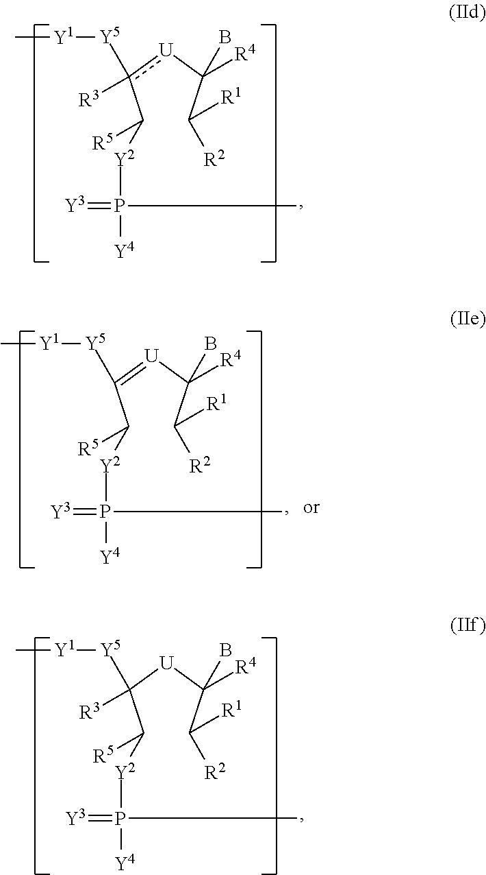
C(c([U]C(C([R2])[R1])([R4])B)([Y5][Y1]C)[R3])([Y2]P([Y4])(C)=[Y3])[R5].C(C(=[U]C(C([R2])[R1])([R4])B)[Y5][Y1]C)([Y2]P([Y4])(C)=[Y3])[R5].C(C([U]C(C([R2])[R1])([R4])B)([Y5][Y1]C)[R3])([Y2]P([Y4])(C)=[Y3])[R5]
